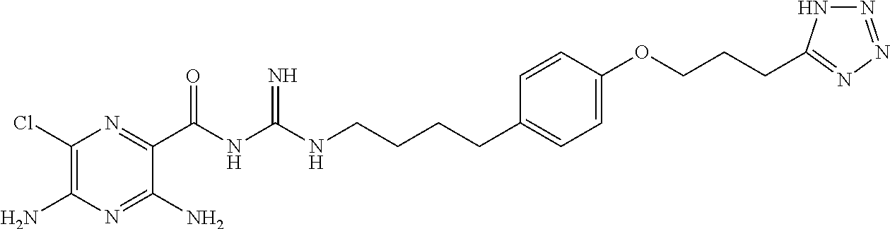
C1(Cl)=C(N)N=C(N)C(C(NC(NCCCCC2=CC=C(OCCCC3=NN=NN3)C=C2)=N)=O)=N1
